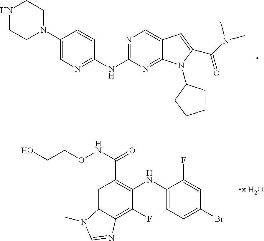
C1(N2CCNCC2)=CN=C(NC2=NC=C3C(=N2)N(C2CCCC2)C(C(N(C)C)=O)=C3)C=C1.C1=C2C(=C(F)C(NC3=CC=C(Br)C=C3F)=C1C(NOCCO)=O)N=CN2C
